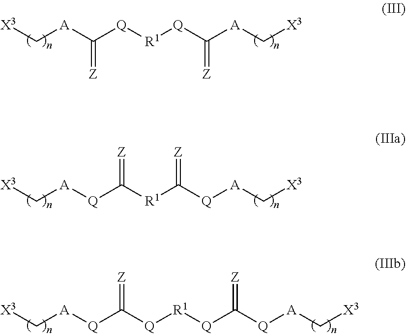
[X3]C[A]C([Q][R1][Q]C([A]C[X3])=[Z])=[Z].[X3]C[A][Q]C([R1]C([Q][A]C[X3])=[Z])=[Z].[X3]C[A][Q]C([Q][R1][Q]C([Q][A]C[X3])=[Z])=[Z]
